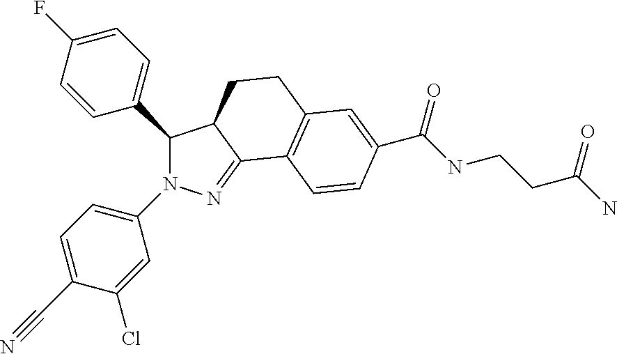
C1(C2=CC=C(F)C=C2)N(C2=CC=C(C#N)C(Cl)=C2)N=C2C1CCC1=C2C=CC(C(NCCC(N)=O)=O)=C1
